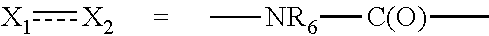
[X1]:[X2].[NR6]([C(O)]C)C
